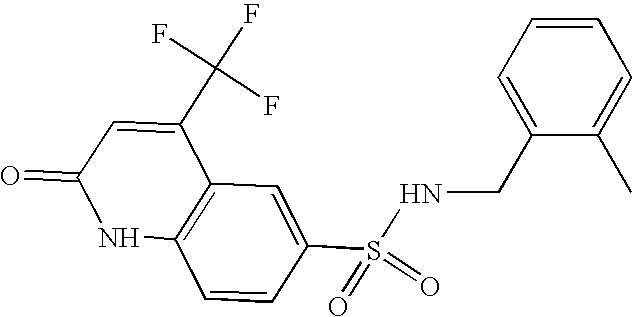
C12=C(C=C(S(=O)(=O)NCC3=CC=CC=C3C)C=C1)C(C(F)(F)F)=CC(=O)N2
